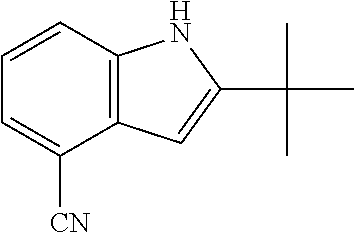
C12=C(C=CC=C1[CN])NC(C(C)(C)C)=C2
